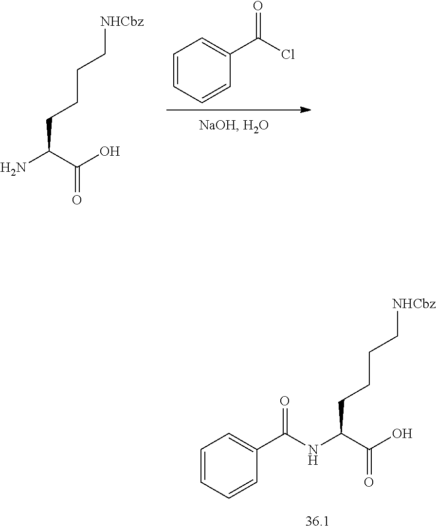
C(C(O)=O)(CCCC[NHCbz])NC(C1=CC=CC=C1)=O.C1=CC=CC(C(Cl)=O)=C1.NC(C(O)=O)CCCC[NHCbz]
